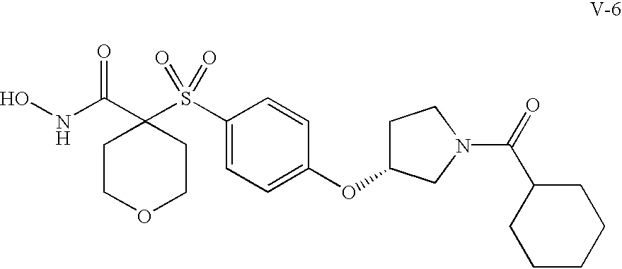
ONC(C1(S(=O)(=O)C2=CC=C(OC3CCN(C(=O)C4CCCCC4)C3)C=C2)CCOCC1)=O
